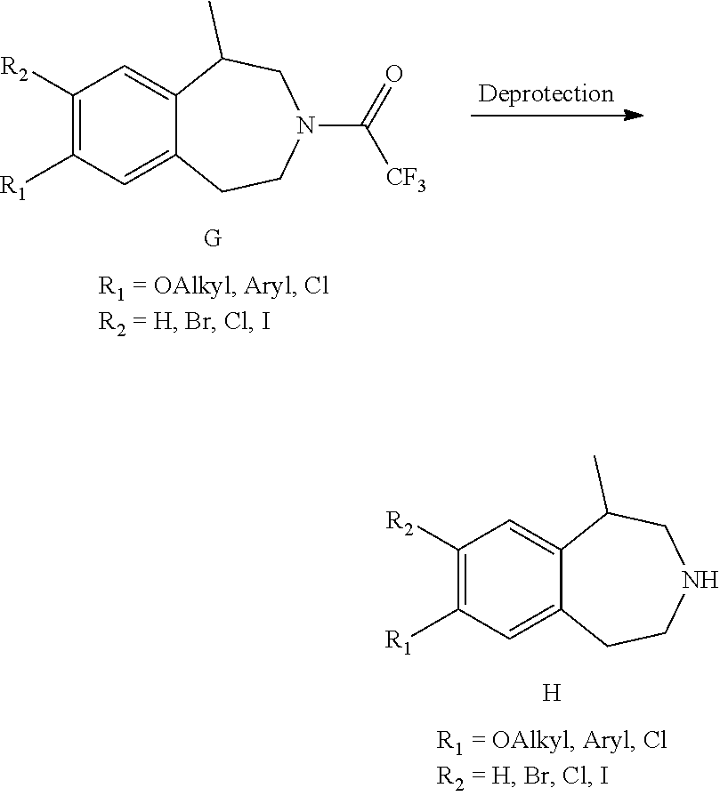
C1([R2])=C([R1])C=C2C(=C1)C(C)CNCC2.[H].C1([R2])=C([R1])C=C2C(=C1)C(C)CN(C(=O)[CF3])CC2.[G]
